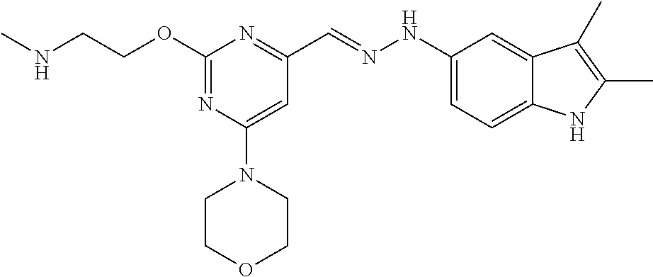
N(CCOC1=NC(N2CCOCC2)=CC(C=NNC2=CC=C3C(=C2)C(C)=C(C)N3)=N1)C
